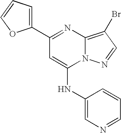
C1(C2=CC=CO2)=NC2=C(Br)C=NN2C(NC2=CN=CC=C2)=C1
